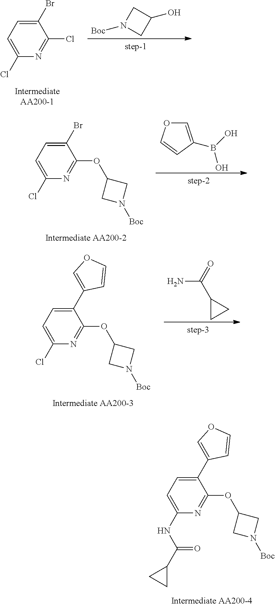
C1(C2=COC=C2)=CC=C(NC(=O)C2CC2)N=C1OC1CN([Boc])C1.C1(Br)=CC=C(Cl)N=C1Cl.C1N([Boc])CC1O.C1(Br)=CC=C(Cl)N=C1OC1CN([Boc])C1.C1=C(B(O)O)C=CO1.C1(C2=COC=C2)=CC=C(Cl)N=C1OC1CN([Boc])C1.NC(C1CC1)=O
